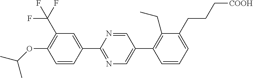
C1=CC(C2=NC=C(C3=C(CC)C(CCC[COOH])=CC=C3)C=N2)=CC(C(F)(F)F)=C1OC(C)C
